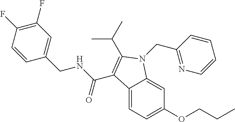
C1(F)=C(F)C=CC(CNC(=O)C2=C(C(C)C)N(CC3=NC=CC=C3)C3=CC(OCCC)=CC=C32)=C1
